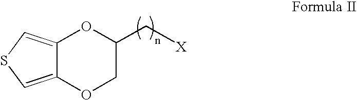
C12=CSC=C1OCC(C[X])O2
